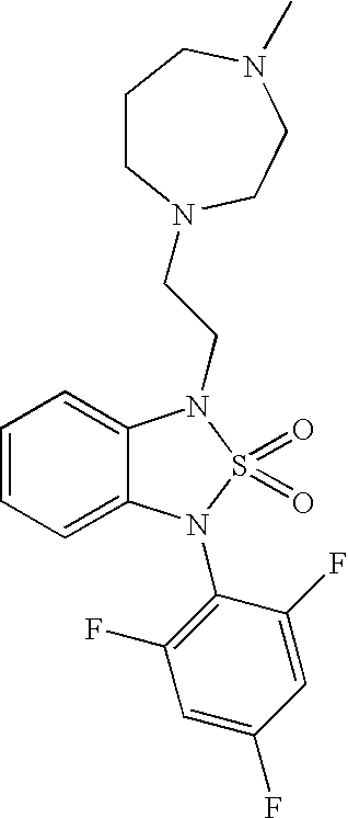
C1=CC=C2C(=C1)N(CCN1CCCN(C)CC1)S(=O)(=O)N2C1=C(F)C=C(F)C=C1F
